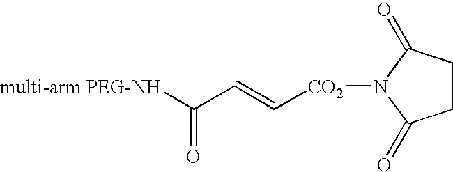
[multi-arm PEG-NH]C(C=C[CO2]N1C(=O)CCC1=O)=O
